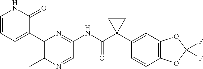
C1=CC=C(C2=C(C)N=CC(NC(C3(C4=CC5=C(C=C4)OC(F)(F)O5)CC3)=O)=N2)C(=O)N1
